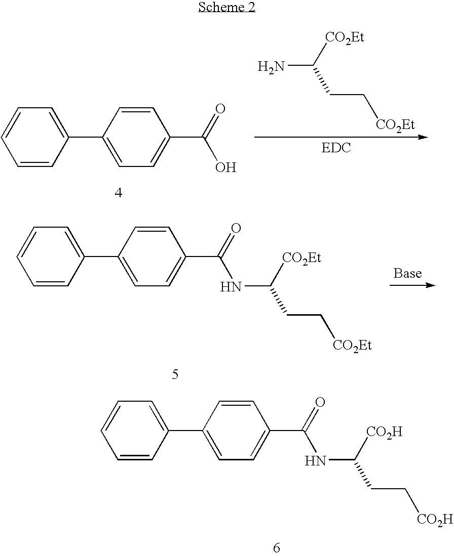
C1=C(C2=CC=C(C(=O)O)C=C2)C=CC=C1.NC([CO2Et])CC[CO2Et].C1=C(C2=CC=C(C(=O)NC([CO2Et])CC[CO2Et])C=C2)C=CC=C1.C1=C(C2=CC=C(C(=O)NC([CO2H])CC[CO2H])C=C2)C=CC=C1
